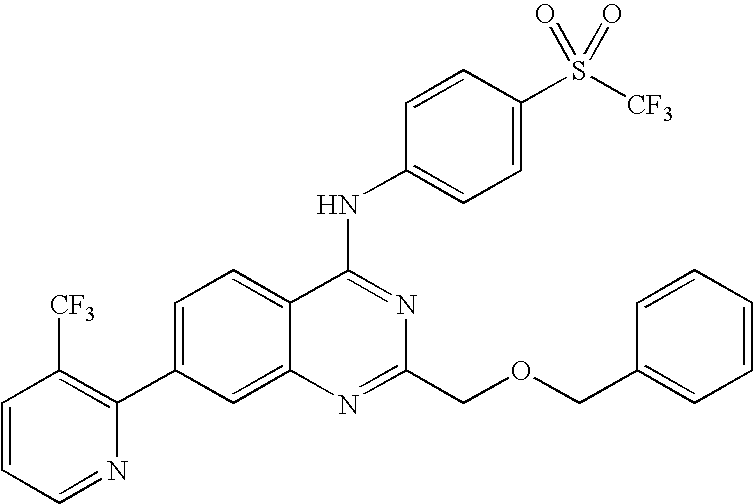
C1=CC=NC(C2=CC=C3C(=C2)N=C(COCC2=CC=CC=C2)N=C3NC2=CC=C(S([CF3])(=O)=O)C=C2)=C1[CF3]
